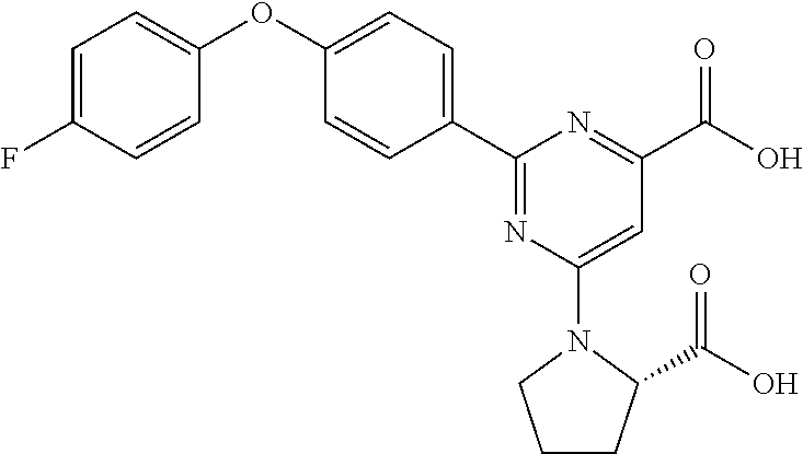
C1=C(F)C=CC(OC2=CC=C(C3=NC(N4CCCC4C(O)=O)=CC(C(O)=O)=N3)C=C2)=C1
